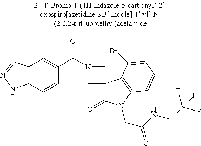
C12=C(C=CC(C(N3CC4(C3)C(=O)N(CC(=O)NCC(F)(F)F)C3=C4C(Br)=CC=C3)=O)=C1)NN=C2
